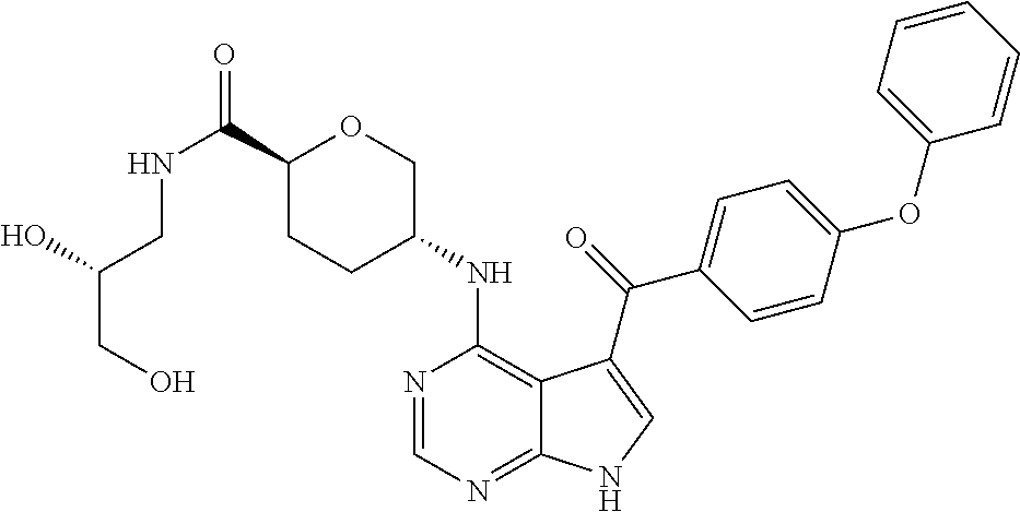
C1(C(NCC(CO)O)=O)CCC(NC2=C3C(=NC=N2)NC=C3C(=O)C2=CC=C(OC3=CC=CC=C3)C=C2)CO1
